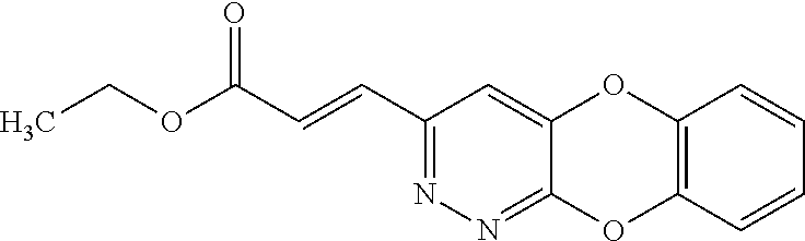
C1(C=CC(OCC)=O)=NN=C2C(=C1)OC1=C(O2)C=CC=C1
